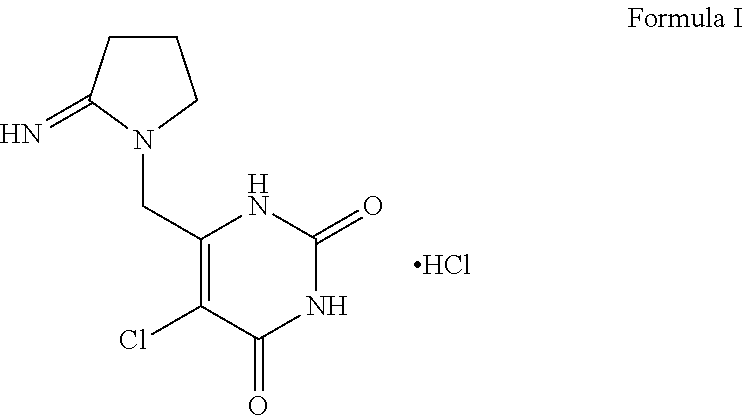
C1CC(=N)N(CC2=C(Cl)C(=O)NC(=O)N2)C1.Cl
